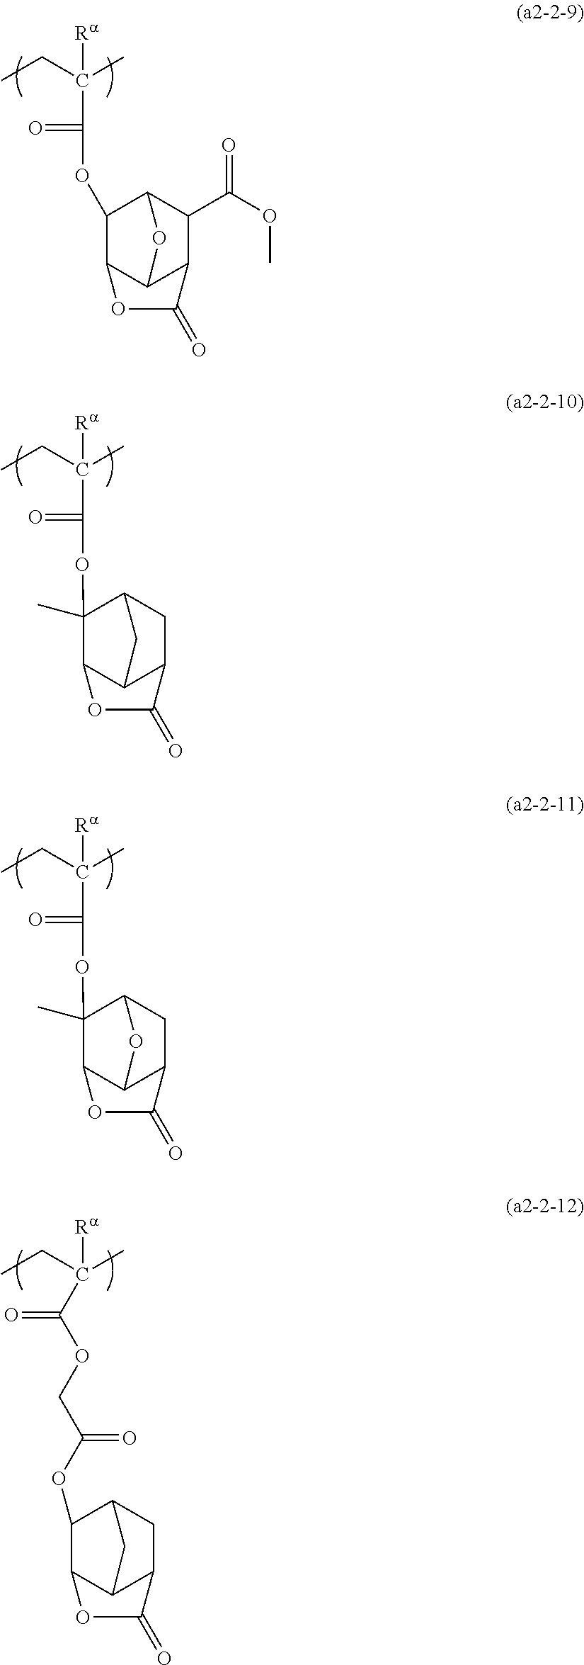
CCC(C)([Ra])C(OC1C2C3C(C(C(OC)=O)C1O3)C(=O)O2)=O.CCC(C)([Ra])C(OC1(C)C2C3C(CC1C3)C(=O)O2)=O.CCC(C)([Ra])C(OC1(C)C2C3C(CC1O3)C(=O)O2)=O.CCC(C)([Ra])C(OCC(OC1C2C3C(CC1C3)C(=O)O2)=O)=O
